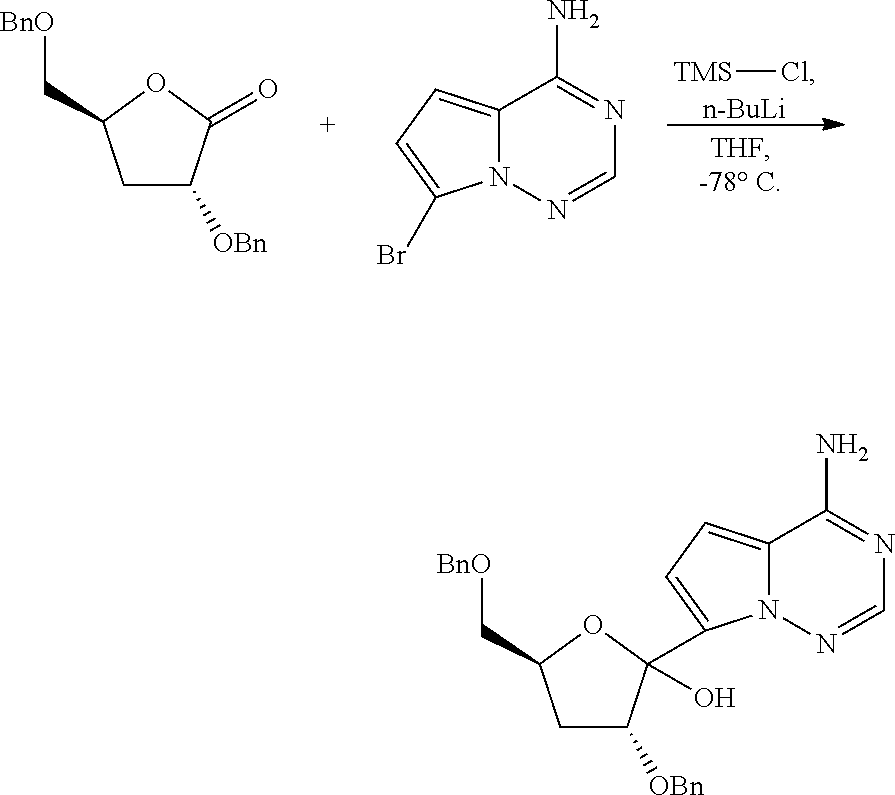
[TMS]Cl.[n-BuLi].C1C([OBn])C(=O)OC1C[BnO].N12C(=CC=C1Br)C(N)=NC=N2.C1C([OBn])C(O)(C2=CC=C3N2N=CN=C3N)OC1C[BnO]
